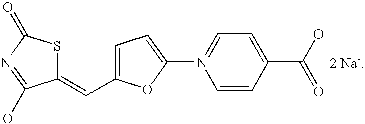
C1(=CC2=CC=C(N3=CC=C(C(O)=O)C=C3)O2)SC(=O)N=C1O
